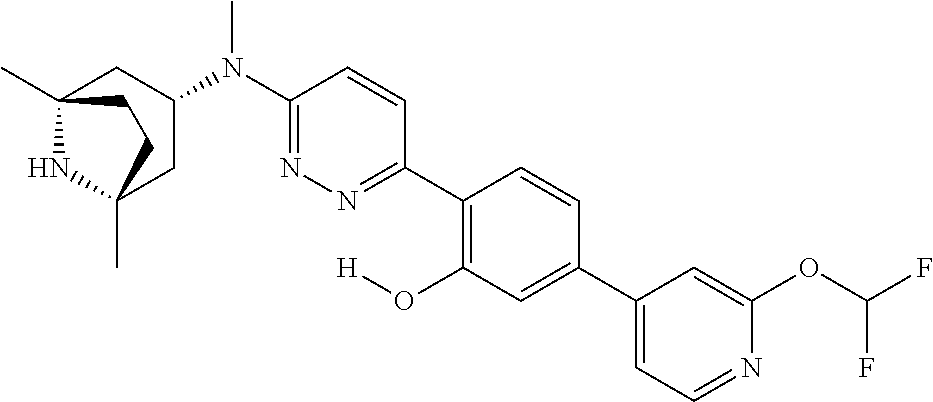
C12(C)NC(C)(CC(N(C3=NN=C(C4=C(O[H])C=C(C5=CC=NC(OC(F)F)=C5)C=C4)C=C3)C)C1)CC2
